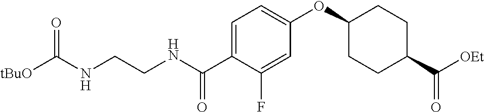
[tBuO]C(NCCNC(C1=CC=C(OC2CCC(C([OEt])=O)CC2)C=C1F)=O)=O
